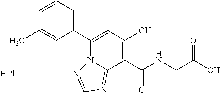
Cl.C1(C)=CC(C2=CC(O)=C(C(NCC(O)=O)=O)C3=NC=NN23)=CC=C1
